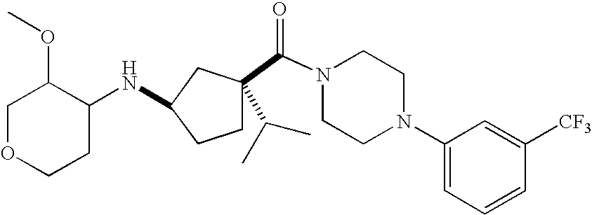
C1C(C(N2CCN(C3=CC=CC([CF3])=C3)CC2)=O)(C(C)C)CC(NC2C(OC)COCC2)C1
